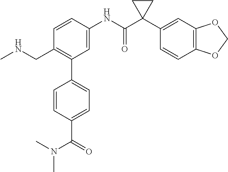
C1=C(NC(C2(C3=CC4=C(C=C3)OCO4)CC2)=O)C=CC(CNC)=C1C1=CC=C(C(N(C)C)=O)C=C1
